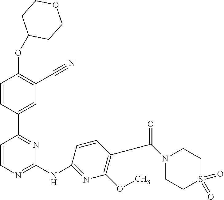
C1COCCC1OC1=C(C#N)C=C(C2=NC(NC3=NC(OC)=C(CC(N4CCS(=O)(=O)CC4)=O)C=C3)=NC=C2)C=C1
